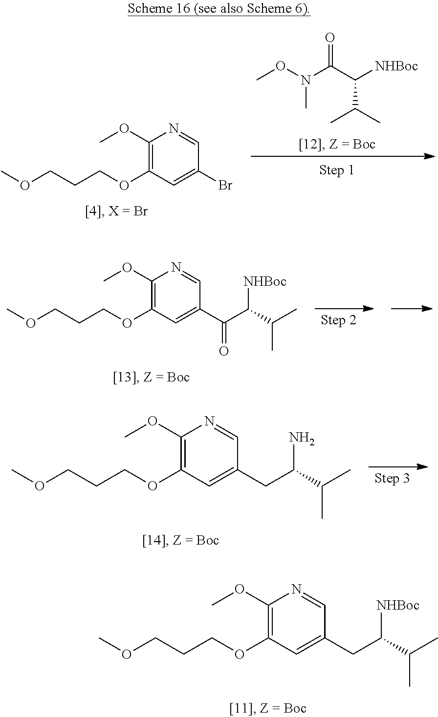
O(CCCOC1=C(OC)N=CC(CC([NHBoc])C(C)C)=C1)C.O=C(N(C)OC)C(C(C)C)[NHBoc].O(CCCOC1=C(OC)N=CC(Br)=C1)C.O(CCCOC1=C(OC)N=CC(C(C([NHBoc])C(C)C)=O)=C1)C.O(CCCOC1=C(OC)N=CC(CC(N)C(C)C)=C1)C
